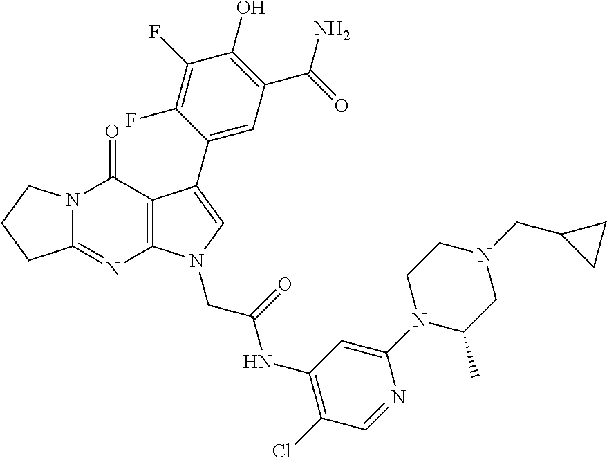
C12=NC3=C(C(=O)N1CCC2)C(C1=CC(C(=O)N)=C(O)C(F)=C1F)=CN3CC(=O)NC1=C(Cl)C=NC(N2C(C)CN(CC3CC3)CC2)=C1
